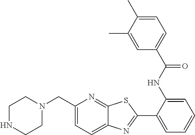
C1(CN2CCNCC2)=CC=C2C(=N1)SC(C1=CC=CC=C1NC(C1=CC=C(C)C(C)=C1)=O)=N2
